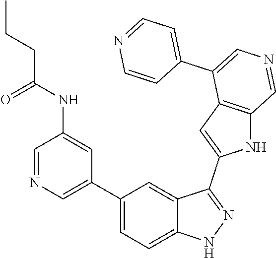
C1(C2=CN=CC(NC(=O)CCC)=C2)=CC=C2C(=C1)C(C1=CC3=C(N1)C=NC=C3C1=CC=NC=C1)=NN2
